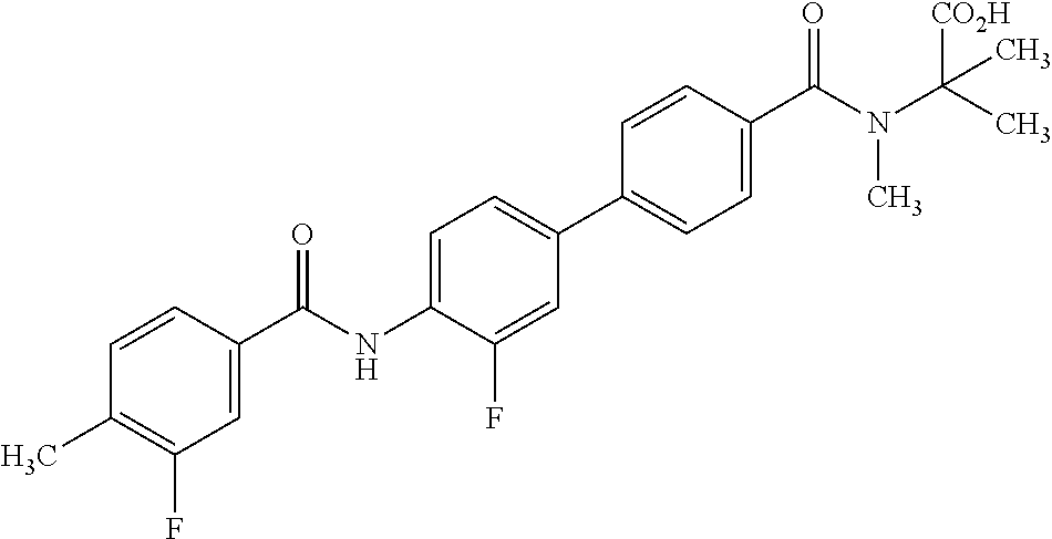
C1(C(NC2=CC=C(C3=CC=C(C(N(C(C)([CO2H])C)C)=O)C=C3)C=C2F)=O)=CC(F)=C(C)C=C1
